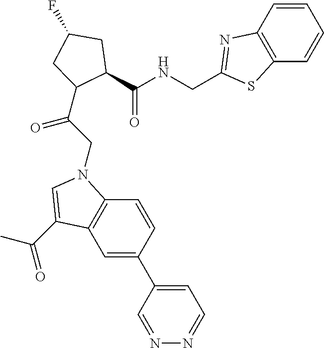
C1=C(C2=CC3=C(C=C2)N(CC(=O)C2C(C(NCC4=NC5=C(C=CC=C5)S4)=O)CC(F)C2)C=C3C(C)=O)C=NN=C1
